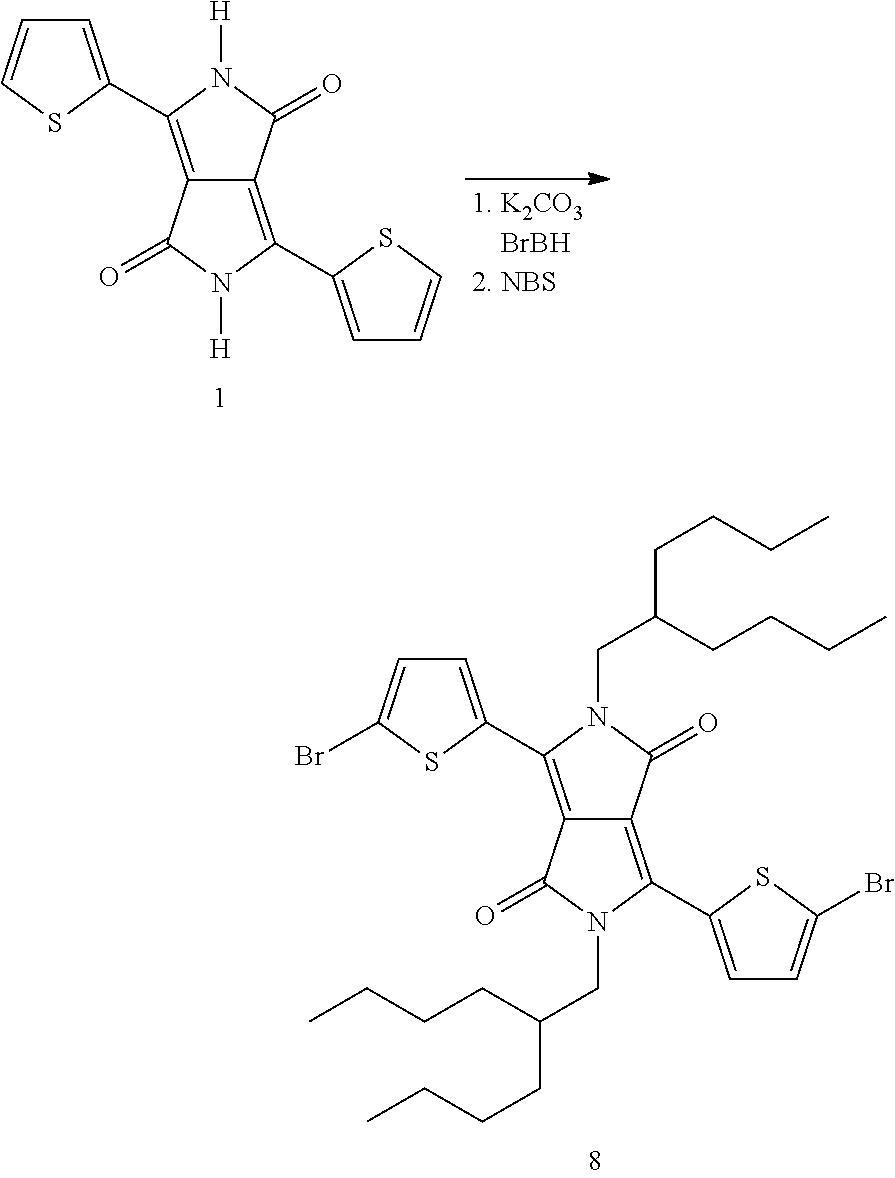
C1=C(C2=C3C(=C(C4=CC=C(Br)S4)N(CC(CCCC)CCCC)C3=O)C(=O)N2CC(CCCC)CCCC)SC(Br)=C1.C1=C(C2=C3C(=C(C4=CC=CS4)N([H])C3=O)C(=O)N2[H])SC=C1
